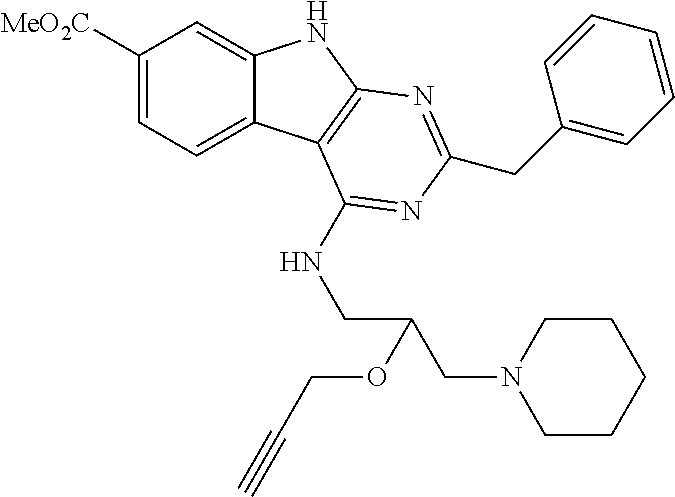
C1([MeO2C])=CC=C2C(=C1)NC1=C2C(NCC(CN2CCCCC2)OCC#C)=NC(CC2=CC=CC=C2)=N1
